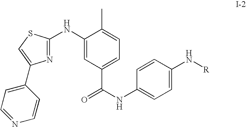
C1(NC2=NC(C3=CC=NC=C3)=CS2)=CC(C(NC2=CC=C(N[R])C=C2)=O)=CC=C1C
